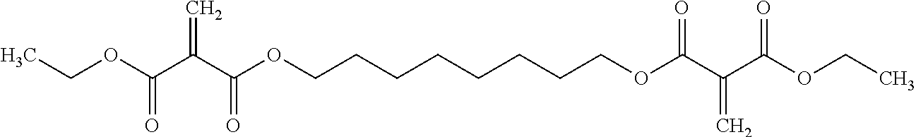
CCOC(C(C(OCCCCCCCCOC(C(C(OCC)=O)=C)=O)=O)=C)=O
